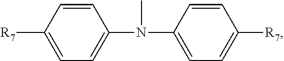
[R7]C1=CC=C(N(C)C2=CC=C([R7])C=C2)C=C1
